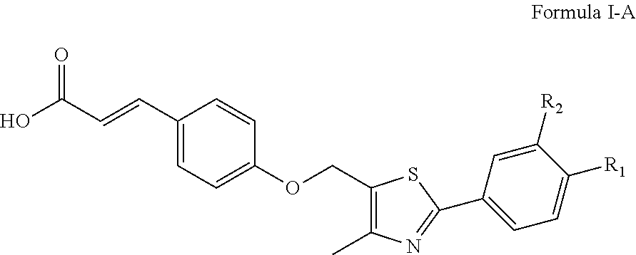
C1(C=CC(O)=O)=CC=C(OCC2=C(C)N=C(C3=CC=C([R1])C([R2])=C3)S2)C=C1
